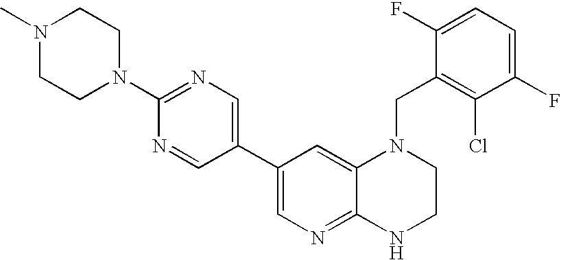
C1(C2=CN=C(N3CCN(C)CC3)N=C2)=CN=C2C(=C1)N(CC1=C(Cl)C(F)=CC=C1F)CCN2
